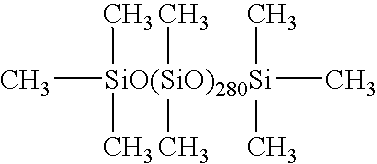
C[SiO(SiO)280Si](C)(C)(C)(C)(C)(C)C
